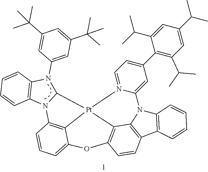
C1(N2C3=C(N4C2[Pt]25C6=C4C=CC=C6OC4=C2C2=C(C6=C(N2C2=CC(C7=C(C(C)C)C=C(C(C)C)C=C7C(C)C)=CC=N52)C=CC=C6)C=C4)C=CC=C3)=CC(C(C)(C)C)=CC(C(C)(C)C)=C1
